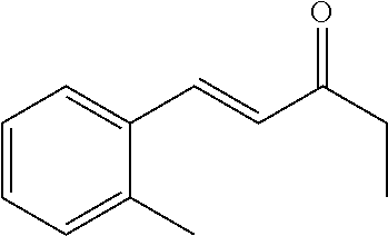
C1=CC=C(C)C(C=CC(CC)=O)=C1
